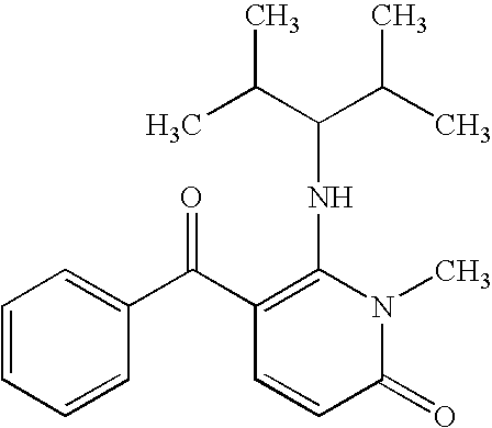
C1(=O)N(C)C(NC(C(C)C)C(C)C)=C(C(C2=CC=CC=C2)=O)C=C1
